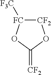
[CF2]1[FC]([F3C])OC(=[CF2])O1
